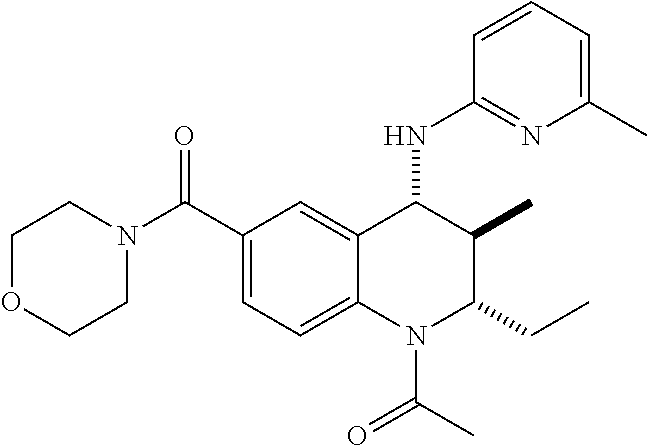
C(C1=CC=C2C(=C1)C(NC1=NC(C)=CC=C1)C(C)C(CC)N2C(=O)C)(=O)N1CCOCC1
